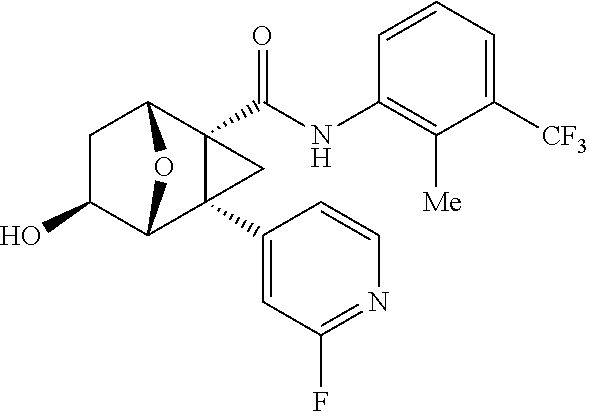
C1C(O)C2C3(C4=CC(F)=NC=C4)C(C(NC4=C([Me])C([CF3])=CC=C4)=O)(C1O2)C3
